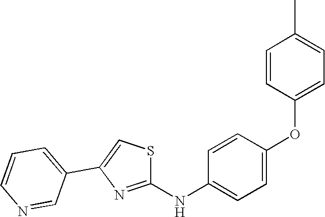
C1=CC(OC2=CC=C(NC3=NC(C4=CC=CN=C4)=CS3)C=C2)=CC=C1C
